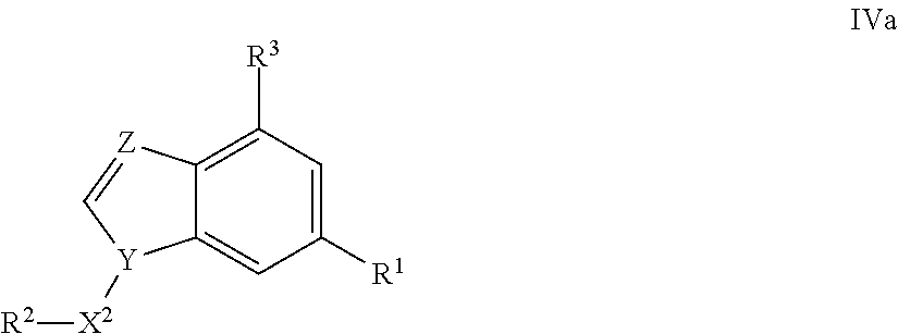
C12=C([R3])C=C([R1])C=C1[Y]([X2][R2])C=[Z]2
